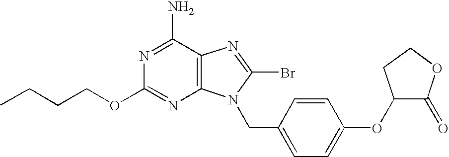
CCCCOC1=NC2=C(C(N)=N1)N=C(Br)N2CC1=CC=C(OC2C(=O)OCC2)C=C1
